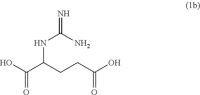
N(C(C(O)=O)CCC(O)=O)C(=N)N
